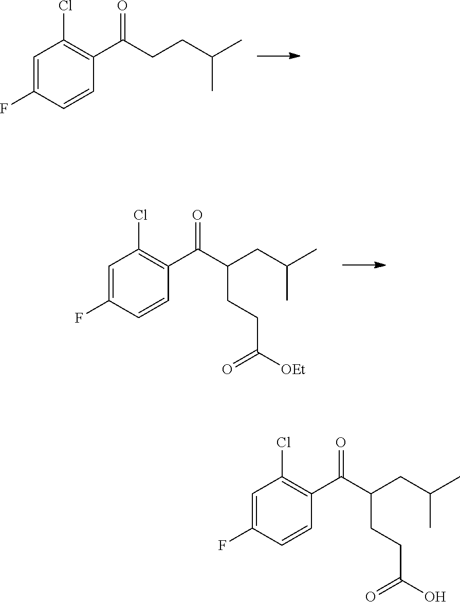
C1=C(F)C=CC(C(CCC(C)C)=O)=C1Cl.C1=C(F)C=CC(C(C(CC(C)C)CCC([OEt])=O)=O)=C1Cl.C1=C(F)C=CC(C(C(CC(C)C)CCC(O)=O)=O)=C1Cl
